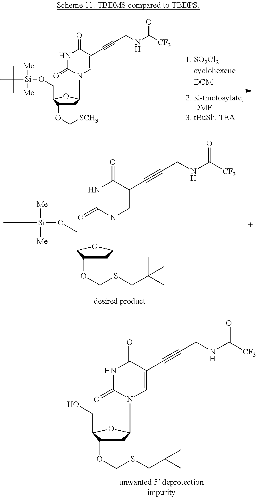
C1C(OCSCC(C)(C)C)C(CO)OC1N1C=C(C#CCNC([CF3])=O)C(=O)NC1=O.C1C(OC[SCH3])C(CO[Si]([Me])([Me])C(C)(C)C)OC1N1C=C(C#CCNC([CF3])=O)C(=O)NC1=O.C1C(OCSCC(C)(C)C)C(CO[Si]([Me])([Me])C(C)(C)C)OC1N1C=C(C#CCNC([CF3])=O)C(=O)NC1=O
